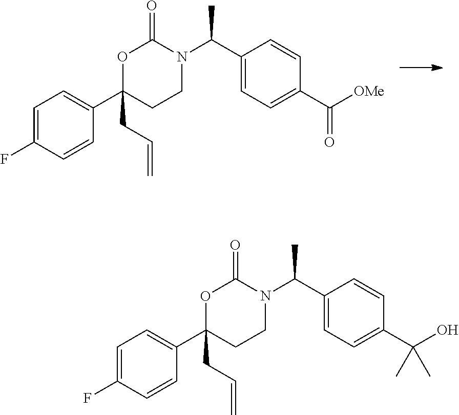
C1(C([OMe])=O)=CC=C(C(N2C(=O)OC(C3=CC=C(F)C=C3)(CC=C)CC2)C)C=C1.C1(C(O)(C)C)=CC=C(C(N2C(=O)OC(C3=CC=C(F)C=C3)(CC=C)CC2)C)C=C1
